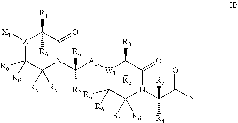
[Z]1([X1])C([R6])([R6])C([R6])([R6])N(C([R2])([R6])[A1][W1]2C([R6])([R6])C([R6])([R6])N(C([R4])([R6])C([Y])=O)C(=O)C2([R3])[R6])C(=O)C1([R1])[R6]
